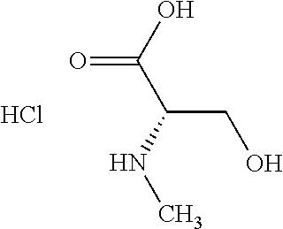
Cl.OC(C(CO)NC)=O
